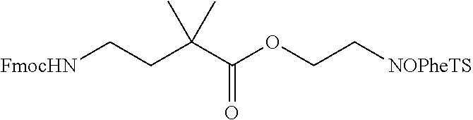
O(C(C(CC[FmocHN])(C)C)=O)CC[NOPheTS]
